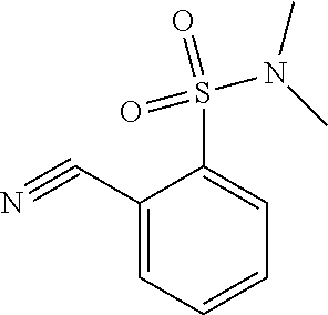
C1(C#N)=CC=CC=C1S(=O)(N(C)C)=O
